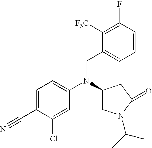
C1=C(C#N)C(Cl)=CC(N(C2CN(C(C)C)C(=O)C2)CC2=CC=CC(F)=C2[F3C])=C1
